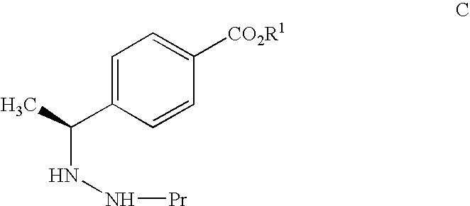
C1=C(C(NN[Pr])C)C=CC([CO2R1])=C1
